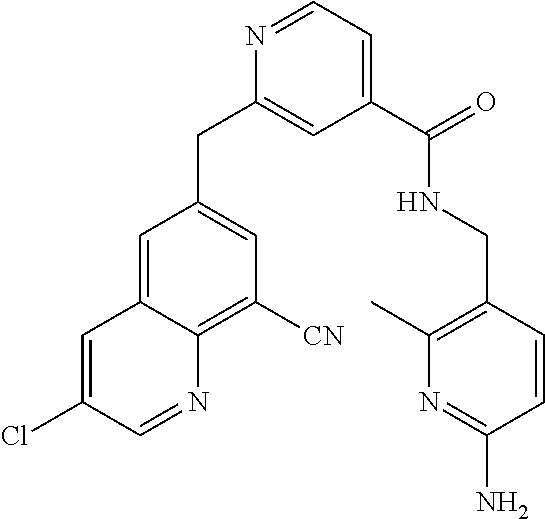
N1=CC=C(C(=O)NCC2=C(C)N=C(N)C=C2)C=C1CC1=CC([CN])=C2C(=C1)C=C(Cl)C=N2
